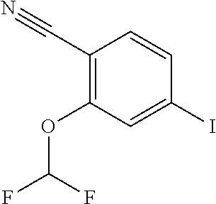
C1(C#N)=C(OC(F)F)C=C(I)C=C1
